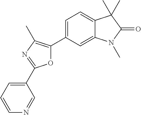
O1C(C2=CC=C3C(=C2)N(C)C(=O)C3(C)C)=C(C)N=C1C1=CC=CN=C1
